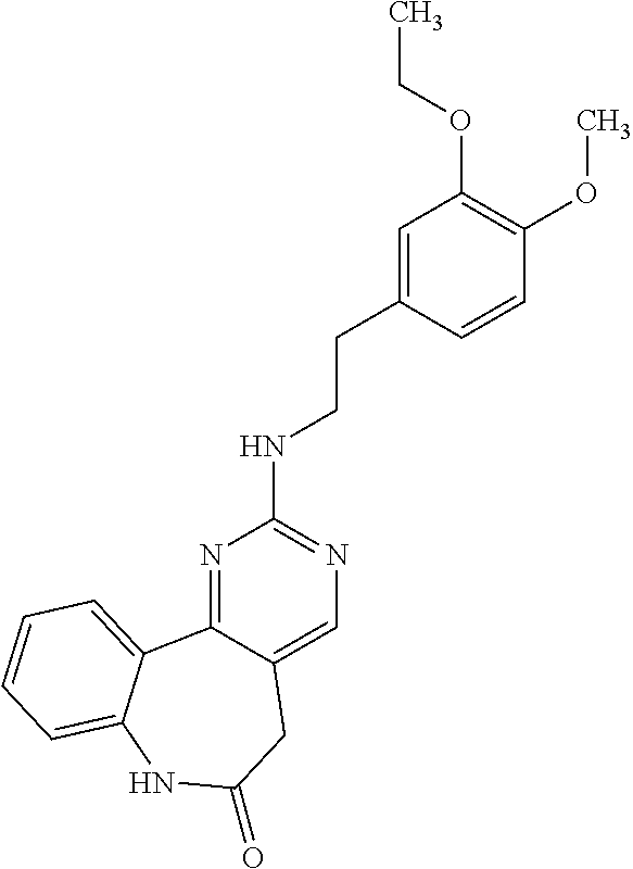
N1=C2C(=CN=C1NCCC1=CC(OCC)=C(OC)C=C1)CC(=O)NC1=CC=CC=C21
